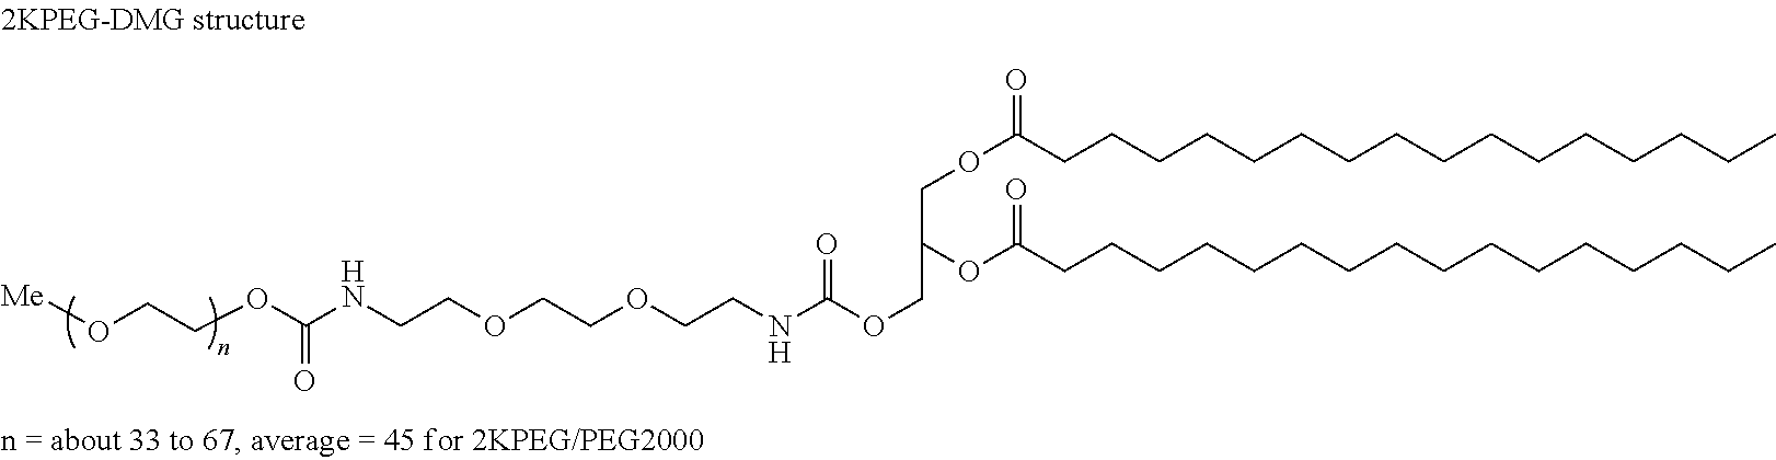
O(C(CCCCCCCCCCCCCCCC)=O)CC(OC(=O)CCCCCCCCCCCCCCCC)COC(=O)NCCOCCOCCNC(=O)OCCO[Me]
